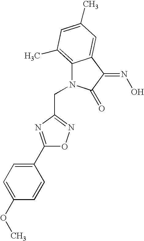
C(N1C2=C(C)C=C(C)C=C2C(=NO)C1=O)C1=NOC(C2=CC=C(OC)C=C2)=N1
